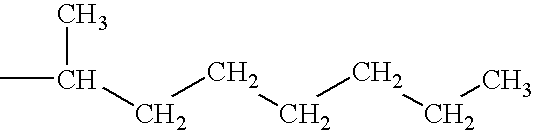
C(CCCCC)C(C)C
